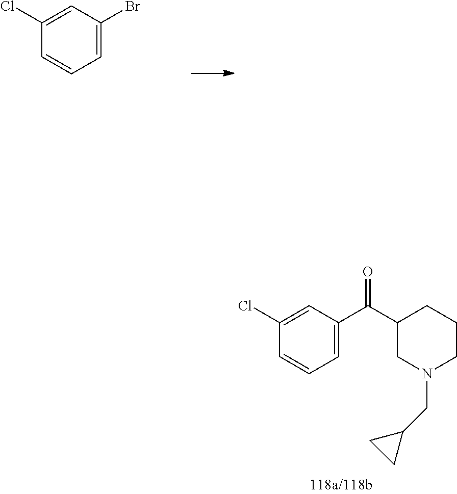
C1=C(C(C2CN(CC3CC3)CCC2)=O)C=C(Cl)C=C1.C1=CC=C(Br)C=C1Cl
